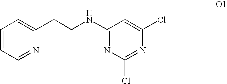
C(CNC1=NC(Cl)=NC(Cl)=C1)C1=CC=CC=N1
